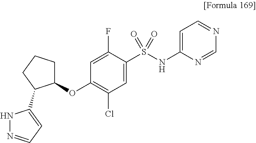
C1(OC2CCCC2C2=CC=NN2)=C(Cl)C=C(S(NC2=CC=NC=N2)(=O)=O)C(F)=C1
